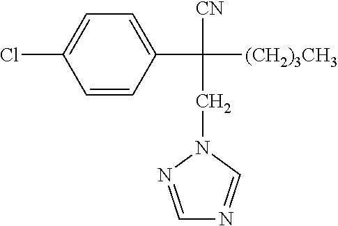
C(C(C1=CC=C(Cl)C=C1)([(CH2)3CH3])[CN])N1N=CN=C1
